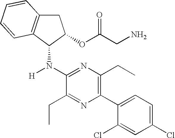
C1(N(C2C3=C(CC2OC(CN)=O)C=CC=C3)[H])=NC(CC)=C(C2=CC=C(Cl)C=C2Cl)N=C1CC
